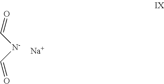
C(=O)[N-]C=O.[Na]
